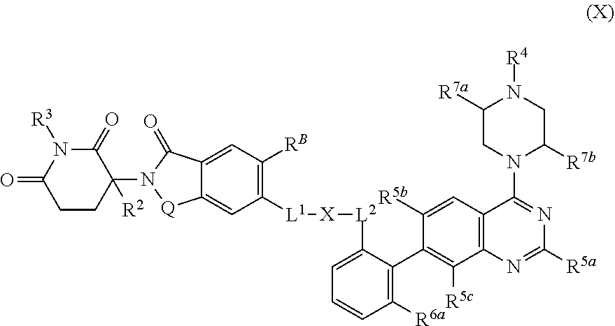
C1CC(N2[Q]C3=CC([L1][X][L2]C4=CC=CC([R6a])=C4C4=C([R5c])C5=C(C=C4[R5b])C(N4C([R7b])CN([R4])C([R7a])C4)=NC([R5a])=N5)=C([RB])C=C3C2=O)([R2])C(=O)N([R3])C1=O
